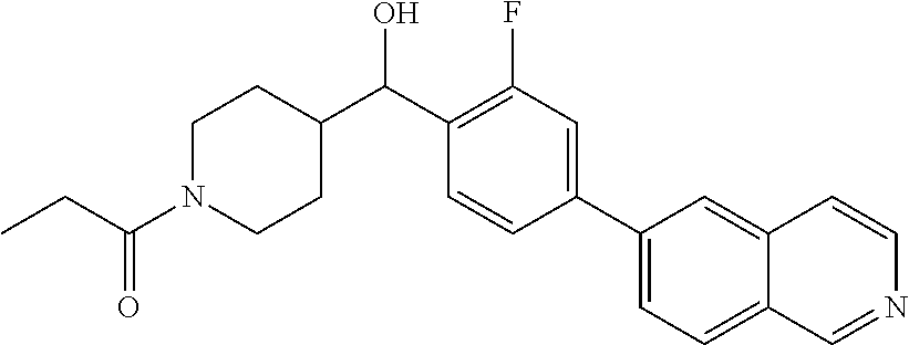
C1(C2=CC=C3C(=C2)C=CN=C3)=CC(F)=C(C(C2CCN(C(CC)=O)CC2)O)C=C1
